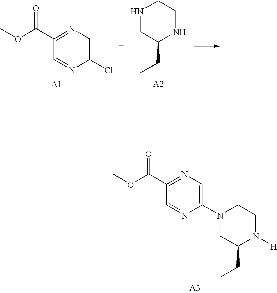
C1(C(=O)OC)=NC=C(N2CC(CC)N([H])CC2)N=C1.N1CC(CC)NCC1.C1(C(OC)=O)=NC=C(Cl)N=C1
